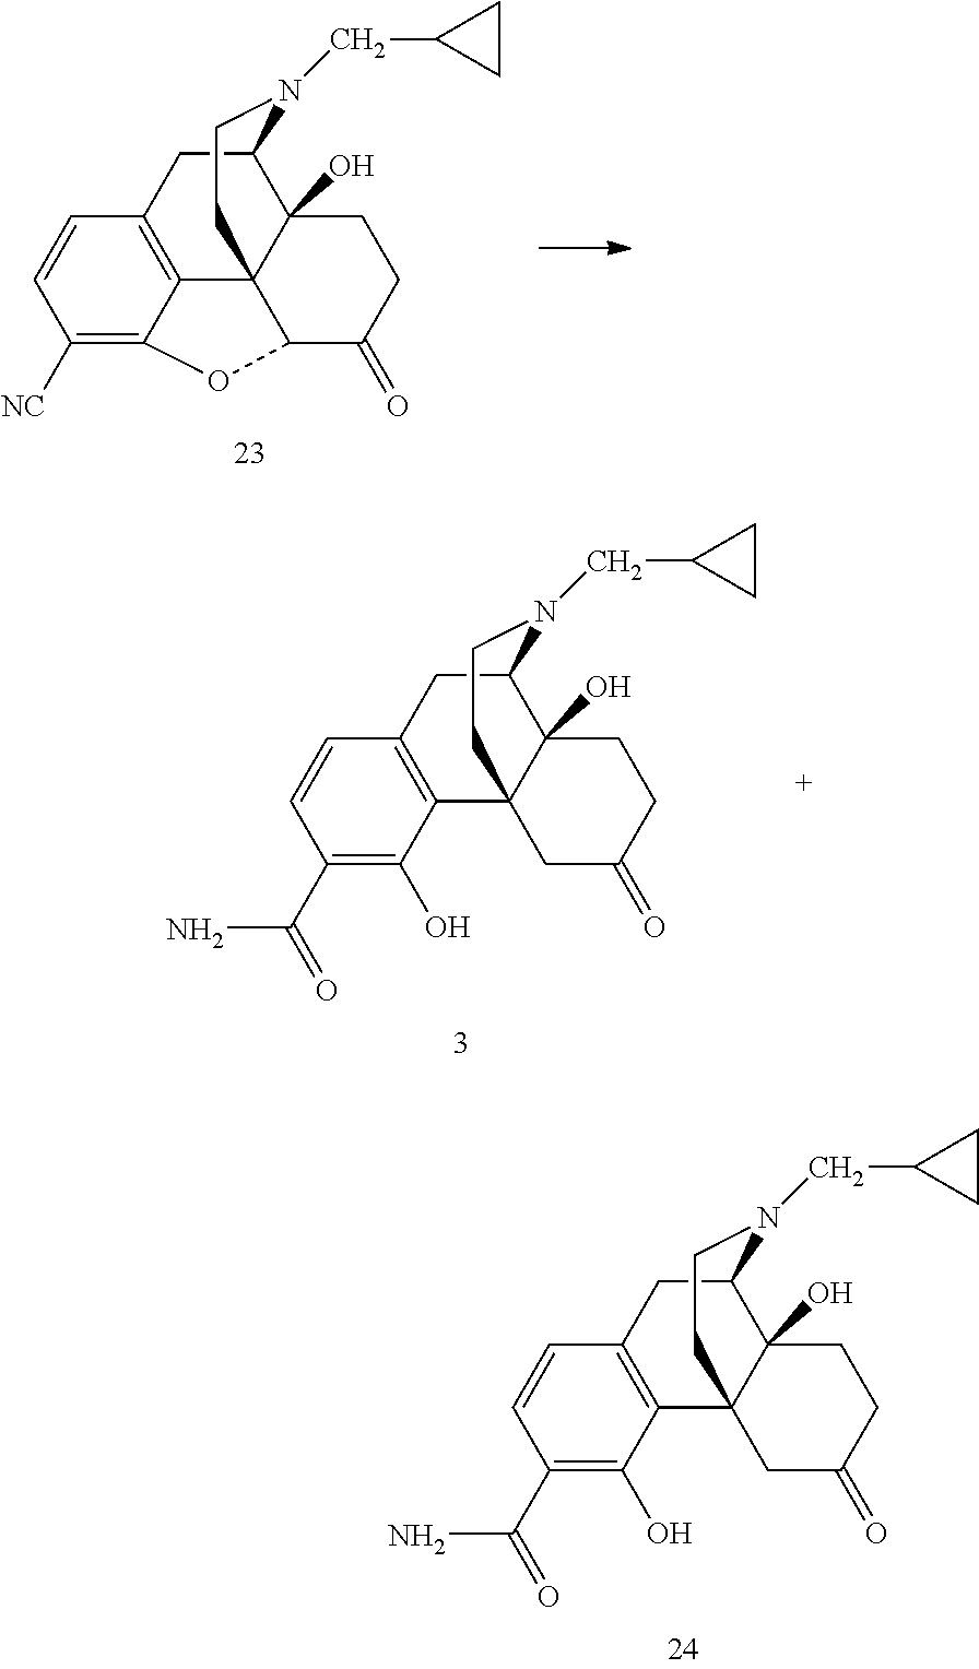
C1(C(=O)N)=C(O)C2=C(C=C1)CC1C3(O)C2(CCN1CC1CC1)CC(=O)CC3.C1([NC])=C2C3=C(C=C1)CC1C4(O)C3(CCN1CC1CC1)C(C(=O)CC4)O2.C1(C(=O)N)=C(O)C2=C(C=C1)CC1C3(O)C2(CCN1CC1CC1)CC(=O)CC3
